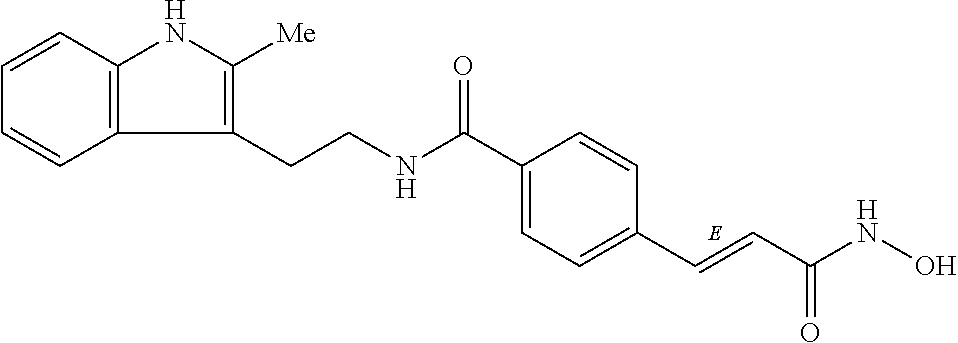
C1=CC2=C(C=C1)C(CCNC(C1=CC=C(C=CC(NO)=O)C=C1)=O)=C([Me])N2
